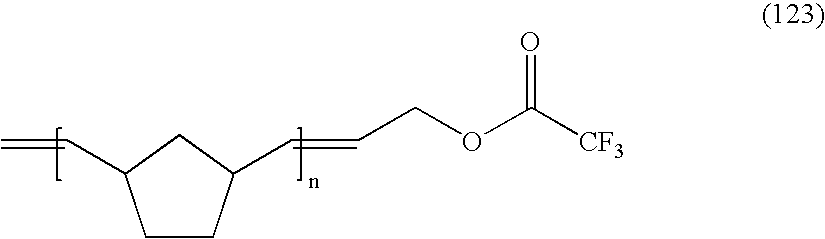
C1CC(C=CCOC([CF3])=O)CC1C=C
